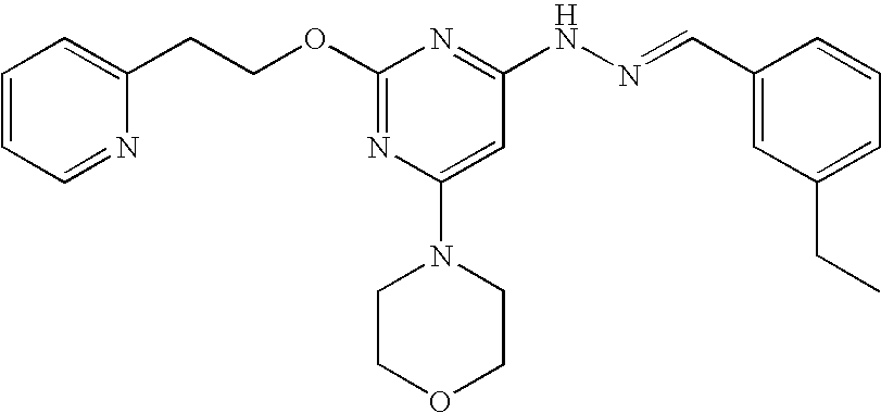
C(COC1=NC(N2CCOCC2)=CC(NN=CC2=CC(CC)=CC=C2)=N1)C1=CC=CC=N1
